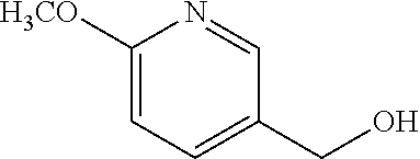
C1([H3CO])=CC=C(CO)C=N1
